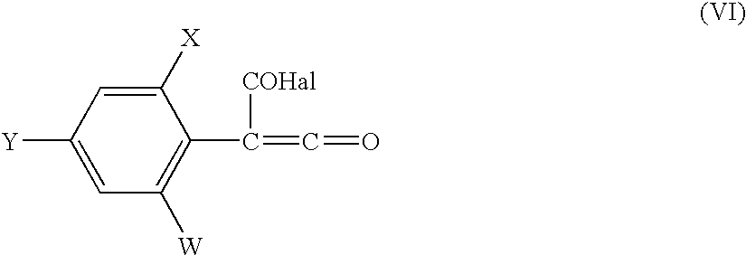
C1([Y])=CC([W])=C(C(=C=O)[COHal])C([X])=C1
